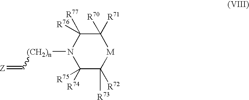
[(CH2)n](N1C([R74])([R75])C([R73])([R72])[M]C([R70])([R71])C1([R76])[R77])C=[Z]
